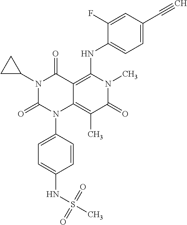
N1(C2CC2)C(=O)N(C2=CC=C(NS(C)(=O)=O)C=C2)C2=C(C)C(=O)N(C)C(NC3=CC=C(C#C)C=C3F)=C2C1=O
